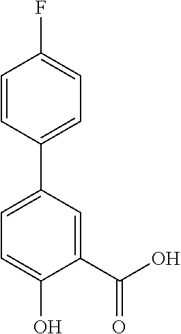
C1(C(O)=O)=CC(C2=CC=C(F)C=C2)=CC=C1O
